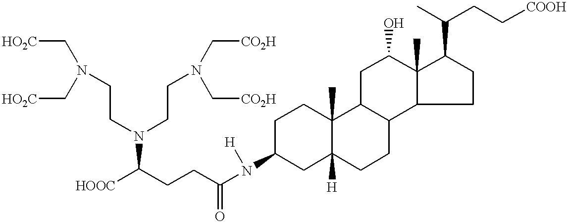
C1(N(C(CCC(N(CCN(C[CO2H])C[CO2H])CCN(C[HO2C])C[HO2C])[HOOC])=O)[H])CC2([H])C(C)(CC1)C1C(CC2)C2C(C)(C(O)C1)C(C(CC[COOH])C)CC2
